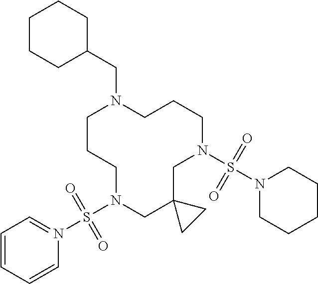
C1N(S(N2CCCCC2)(=O)=O)CC2(CN(S(N3=CC=CC=C3)(=O)=O)CCCN(CC3CCCCC3)CC1)CC2
